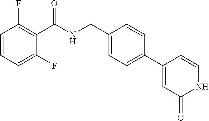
C1=CC=C(F)C(C(NCC2=CC=C(C3=CC(=O)NC=C3)C=C2)=O)=C1F
